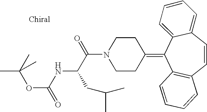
CC(OC(=O)NC(C(N1CCC(=C2C3=C(C=CC4=CC=CC=C24)C=CC=C3)CC1)=O)CC(C)C)(C)C
